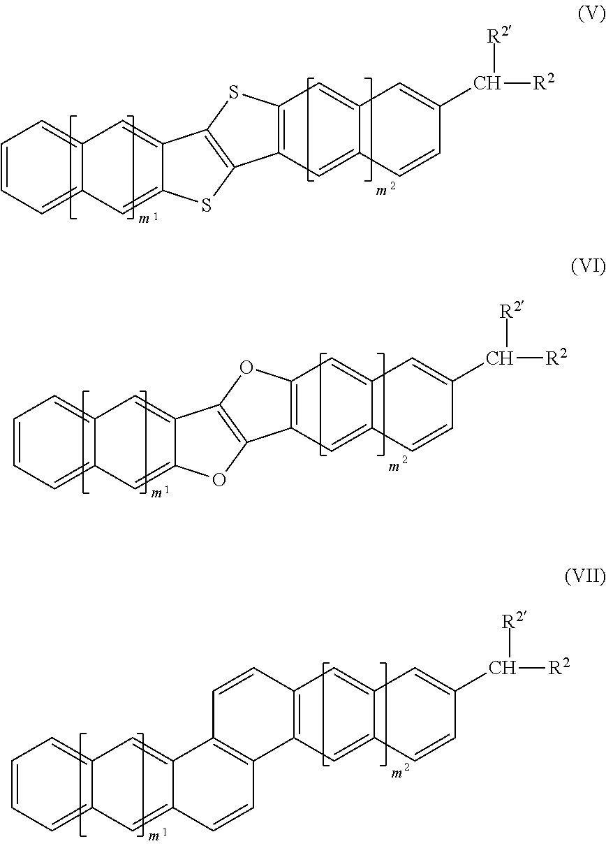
C1=CC=C2C(=C1)C=C1C(=C2)SC2=C1SC1=C2C=C2C(=C1)C=C(C([R2])[R2])C=C2.C1=CC=C2C(=C1)C=C1C(=C2)OC2=C1OC1=C2C=C2C(=C1)C=C(C([R2])[R2])C=C2.C1=CC=C2C(=C1)C=C1C(=C2)C=CC2=C1C=CC1=C2C=C2C(=C1)C=C(C([R2])[R2])C=C2
